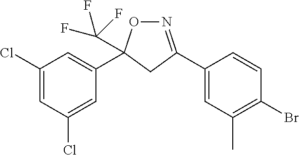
C1(Cl)=CC(Cl)=CC(C2(C(F)(F)F)ON=C(C3=CC(C)=C(Br)C=C3)C2)=C1
